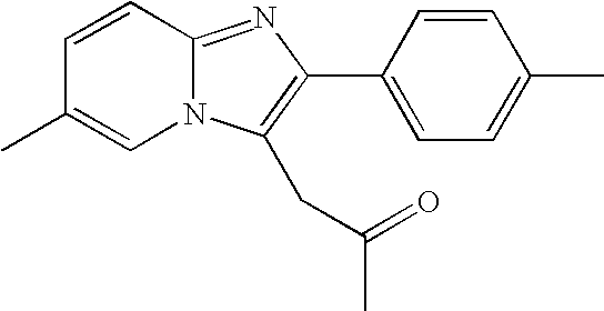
C1=CC2=NC(C3=CC=C(C)C=C3)=C(CC(=O)C)N2C=C1C
